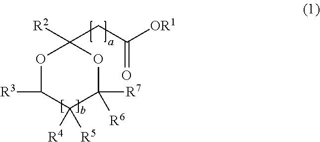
O1C([R3])C([R5])([R4])C([R7])([R6])OC1(CC([OR1])=O)[R2]
